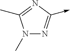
C<-C1=NN(C)C(C)=N1
